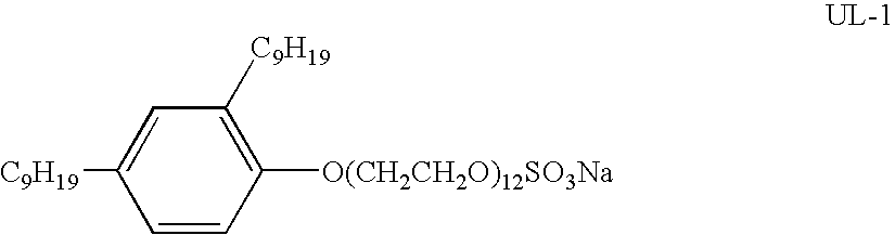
[C9H19]C1=CC([C9H19])=C([O(CH2CH2O)12SO3Na])C=C1
